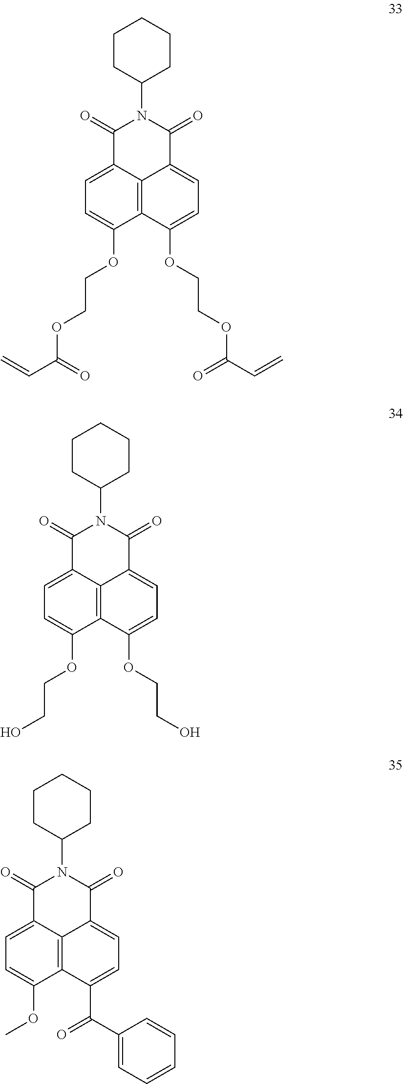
C12=C3C(=CC=C1OCCOC(C=C)=O)C(=O)N(C1CCCCC1)C(=O)C3=CC=C2OCCOC(C=C)=O.C12=C3C(=CC=C1OCCO)C(=O)N(C1CCCCC1)C(=O)C3=CC=C2OCCO.C12=C3C(=CC=C1OC)C(=O)N(C1CCCCC1)C(=O)C3=CC=C2C(C1=CC=CC=C1)=O
